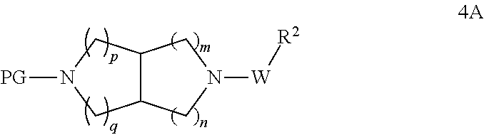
C12C(CN([W][R2])C1)CN([PG])C2
